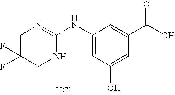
C1(NC2=NCC(F)(F)CN2)=CC(O)=CC(C(=O)O)=C1.Cl
